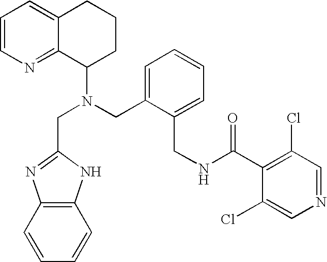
N(CC1=CC=CC=C1CNC(C1=C(Cl)C=NC=C1Cl)=O)(C1CCCC2=CC=CN=C12)CC1=NC2=C(C=CC=C2)N1
